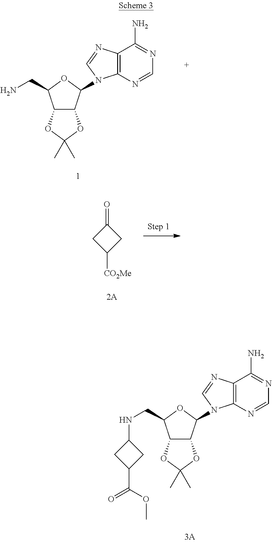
C12C(C(N3C4=C(C(N)=NC=N4)N=C3)OC1CN)OC(C)(C)O2.C12C(C(N3C4=C(C(N)=NC=N4)N=C3)OC1CNC1CC(C(OC)=O)C1)OC(C)(C)O2.O=C1CC([CO2Me])C1
